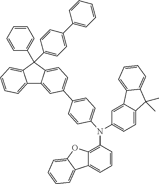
C12=CC=CC=C1C(C1=CC=CC=C1)(C1=CC=C(C3=CC=CC=C3)C=C1)C1=CC=C(C3=CC=C(N(C4=C5C(=CC=C4)C4=CC=CC=C4O5)C4=CC=C5C(=C4)C4=CC=CC=C4C5(C)C)C=C3)C=C21
